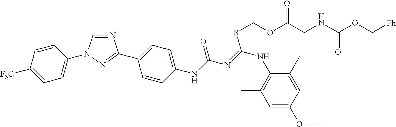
N1=CN(C2=CC=C([F3C])C=C2)N=C1C1=CC=C(NC(=O)N=C(NC2=C(C)C=C(OC)C=C2C)SCOC(CNC(OC[Ph])=O)=O)C=C1
